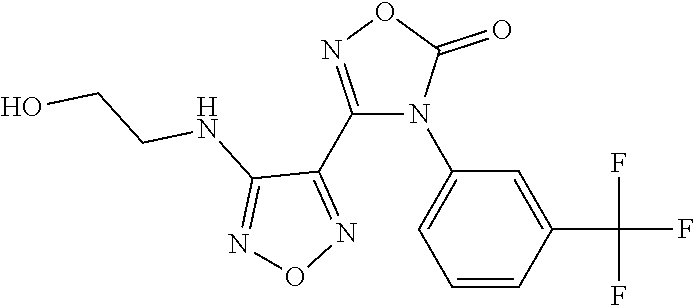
C1(N2C(C3=NON=C3NCCO)=NOC2=O)=CC=CC(C(F)(F)F)=C1
